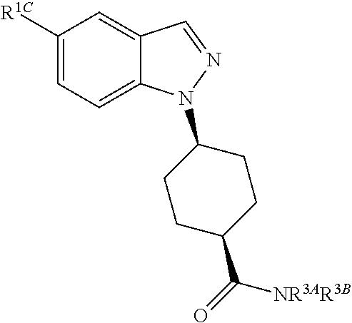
C1([R1C])=CC=C2C(=C1)C=NN2C1CCC(C(=O)[NR3AR3B])CC1
